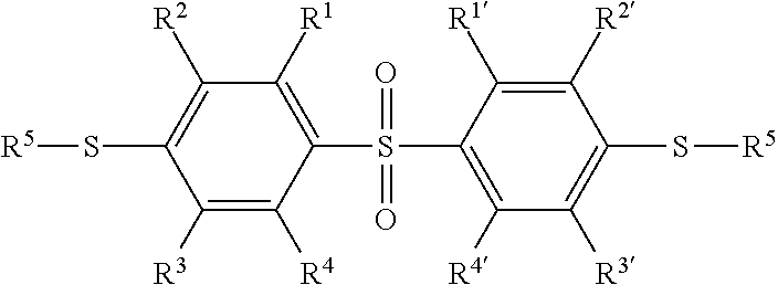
C1(S(C2=C([R4])C([R3])=C(S[R5])C([R2])=C2[R1])(=O)=O)=C([R1])C([R2])=C(S[R5])C([R3])=C1[R4]
